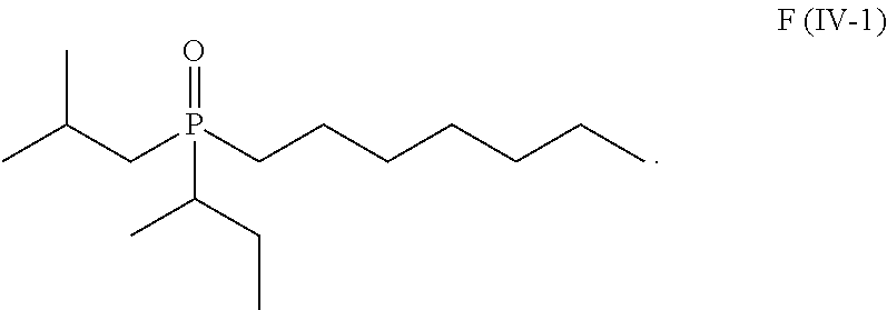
CC(C)CP(CCCCCCC)(=O)C(C)CC
